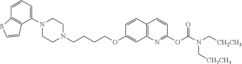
C1N(C2=CC=CC3=C2C=CS3)CCN(CCCCOC2=CC3=C(C=C2)C=CC(OC(N(C[CH2CH3])C[CH2CH3])=O)=N3)C1
